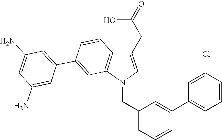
C(N1C=C(CC(=O)O)C2=C1C=C(C1=CC(N)=CC(N)=C1)C=C2)C1=CC=CC(C2=CC=CC(Cl)=C2)=C1
